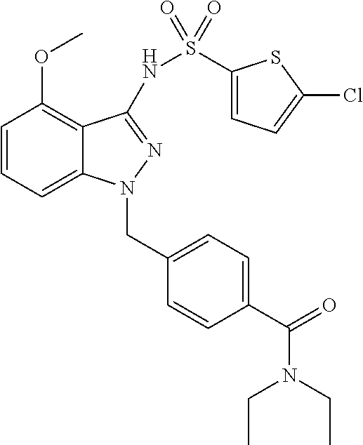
C1=CC=C2C(=C1OC)C(NS(=O)(=O)C1=CC=C(Cl)S1)=NN2CC1=CC=C(C(=O)N(CC)CC)C=C1
